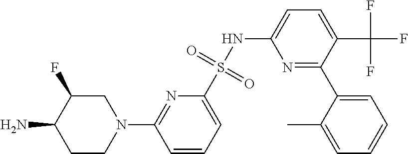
C1=CC=C(S(NC2=CC=C(C(F)(F)F)C(C3=CC=CC=C3C)=N2)(=O)=O)N=C1N1CC(F)C(N)CC1
